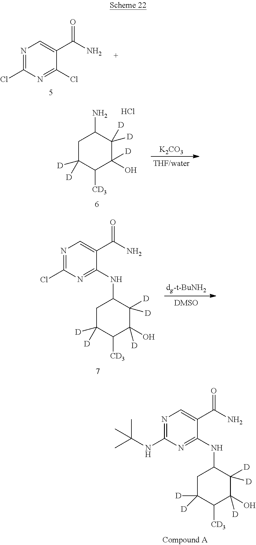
N1=C(Cl)N=C(Cl)C(C(N)=O)=C1.N1=C(Cl)N=C(NC2CC([D])([D])C([CD3])C(O)([D])C2([D])[D])C(C(N)=O)=C1.[dg-t-BuNH2].N1=C(NC(C)(C)C)N=C(NC2CC([D])([D])C([CD3])C(O)([D])C2([D])[D])C(C(N)=O)=C1.[K2CO3].C1C([D])([D])C([CD3])C(O)([D])C([D])([D])C1N.Cl
